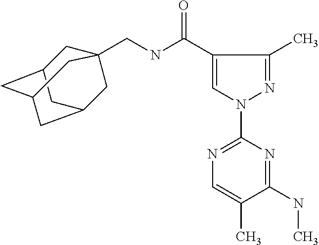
C1C2CC3CC(CC1(CNC(C1=CN(C4=NC=C(C)C(NC)=N4)N=C1C)=O)C3)C2
